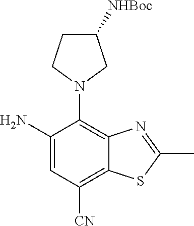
C1(N)=CC([CN])=C2C(=C1N1CC([NHBoc])CC1)N=C(C)S2
